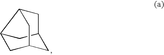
C12CC3CC(C1)CC2C3
